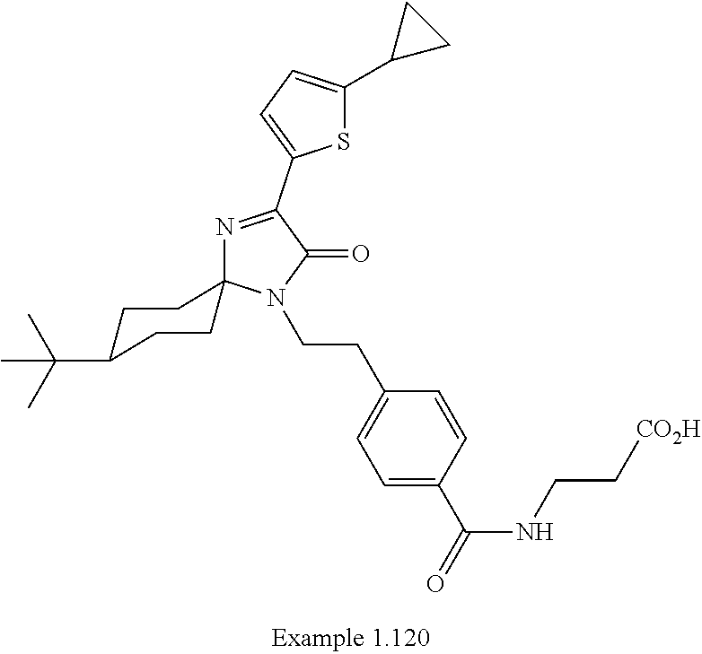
S1C(C2CC2)=CC=C1C1=NC2(N(CCC3=CC=C(C(NCC[CO2H])=O)C=C3)C1=O)CCC(C(C)(C)C)CC2
